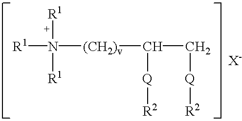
[X-].[R1][N+]([(CH2)v]C(C[Q][R2])[Q][R2])([R1])[R1]
